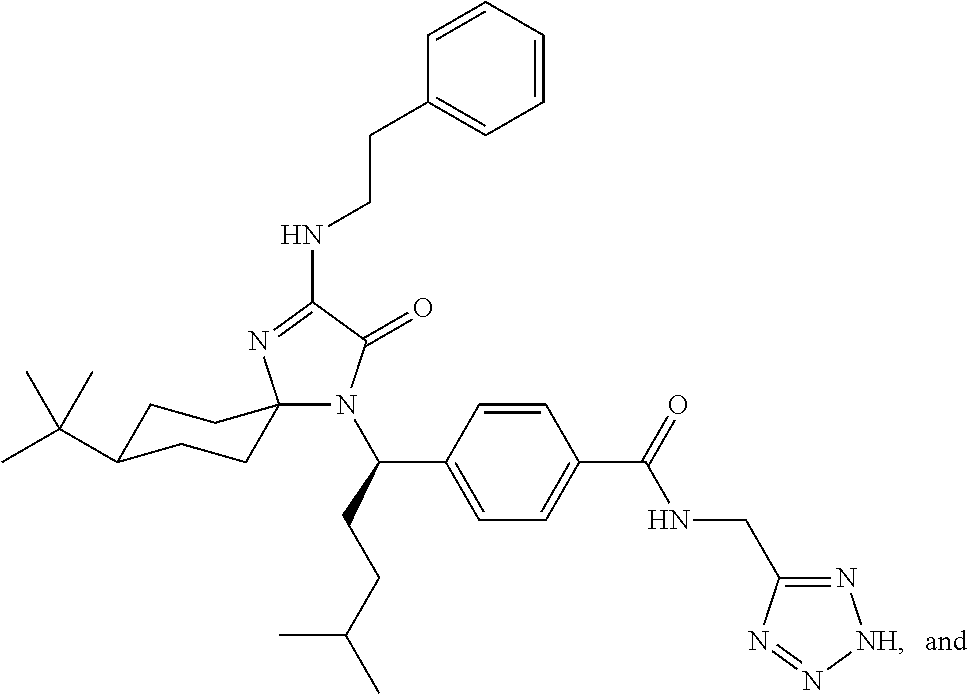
N(C1=NC2(N(C(CCC(C)C)C3=CC=C(C(=O)NCC4=N[NH]N=N4)C=C3)C1=O)CCC(C(C)(C)C)CC2)CCC1=CC=CC=C1
